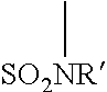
[SO2NR]C
